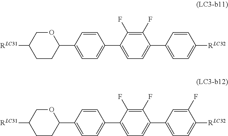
C1CC(C2=CC=C(C3=CC=C(C4=CC=C([RLC32])C=C4)C(F)=C3F)C=C2)OCC1[RLC31].C1CC(C2=CC=C(C3=CC=C(C4=CC=C([RLC32])C(F)=C4)C(F)=C3F)C=C2)OCC1[RLC31]
